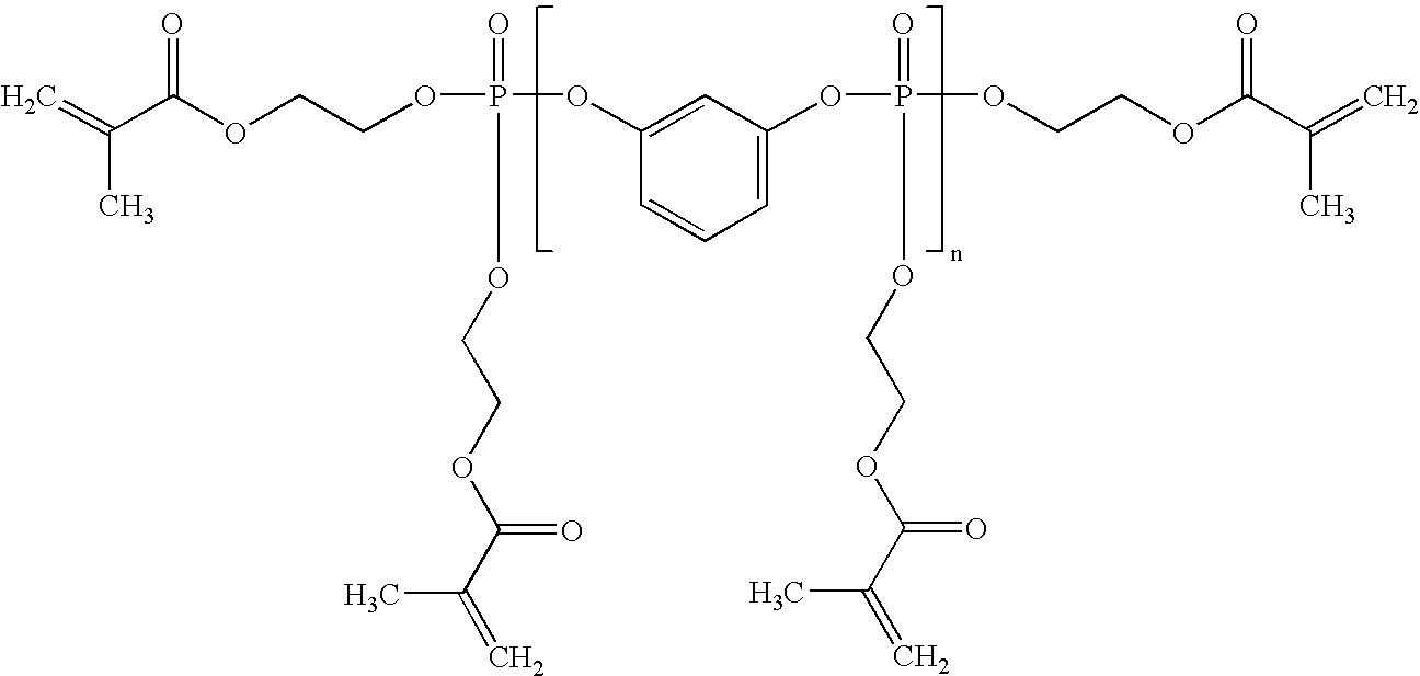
O(P(=O)(OC1=CC(OP(=O)(OCCOC(C(=C)C)=O)OCCOC(C(=C)C)=O)=CC=C1)OCCOC(C(=C)C)=O)CCOC(C(=C)C)=O
